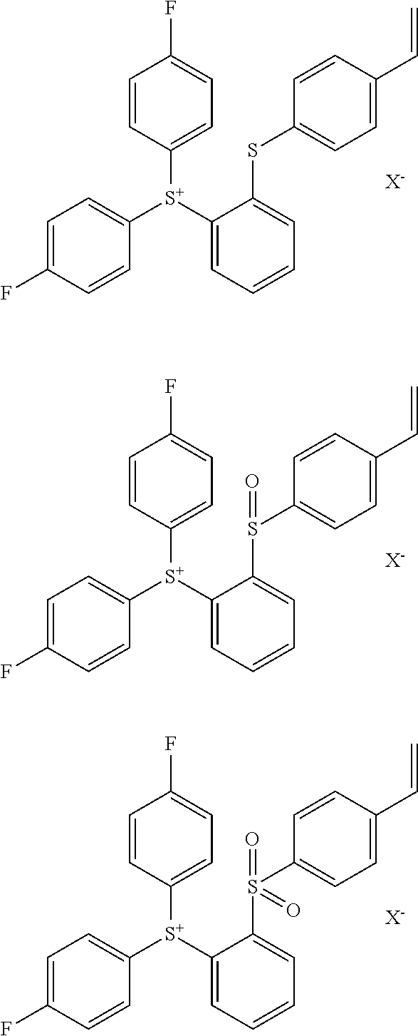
C1(C=C)=CC=C(SC2=CC=CC=C2[S+](C2=CC=C(F)C=C2)C2=CC=C(F)C=C2)C=C1.[X-].C1(C=C)=CC=C(S(C2=CC=CC=C2[S+](C2=CC=C(F)C=C2)C2=CC=C(F)C=C2)=O)C=C1.[X-].C1(C=C)=CC=C(S(C2=CC=CC=C2[S+](C2=CC=C(F)C=C2)C2=CC=C(F)C=C2)(=O)=O)C=C1.[X-]
